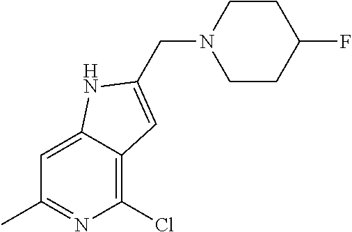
C1CC(F)CCN1CC1=CC2=C(Cl)N=C(C)C=C2N1
